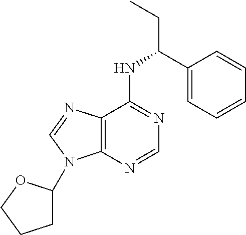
C12=C(N=CN=C1NC(C1=CC=CC=C1)CC)N(C1CCCO1)C=N2
